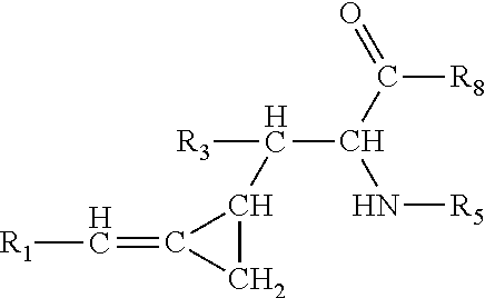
C1C(C([R3])C(C(=O)[R8])N[R5])C1=C[R1]
